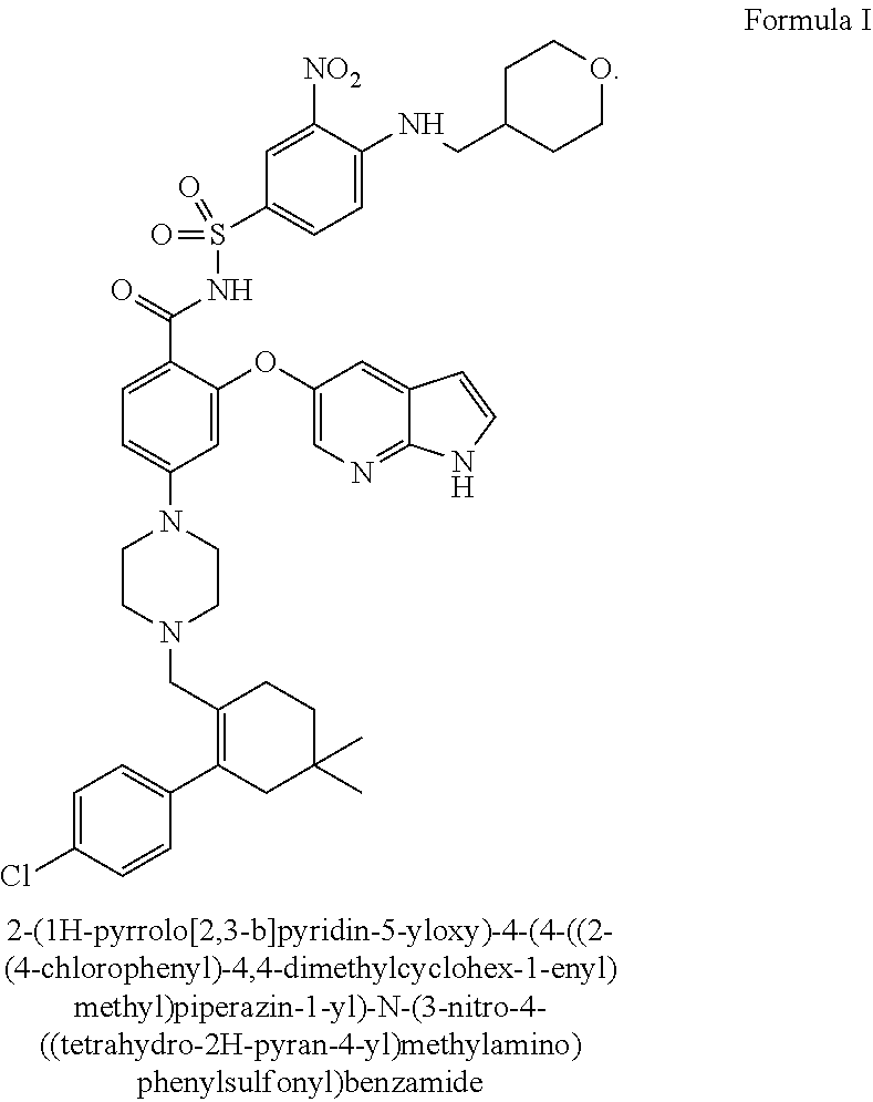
C1=C(Cl)C=CC(C2=C(CN3CCN(C4=CC=C(C(=O)NS(=O)(=O)C5=CC=C(NCC6CCOCC6)C([NO2])=C5)C(OC5=CN=C6C(=C5)C=CN6)=C4)CC3)CCC(C)(C)C2)=C1
